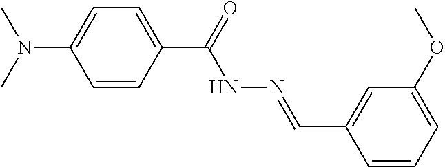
CN(C)C1=CC=C(C(NN=CC2=CC(OC)=CC=C2)=O)C=C1
